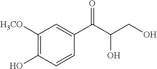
C1([H3CO])=C(O)C=CC(C(C(CO)O)=O)=C1
